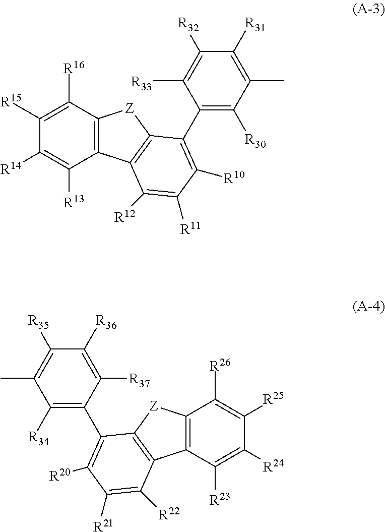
C1(C2=C([R10])C([R11])=C([R12])C3=C2[Z]C2=C3C([R13])=C([R14])C([R15])=C2[R16])=C([R30])C(C)=C([R31])C([R32])=C1[R33].C1(C2=C([R20])C([R21])=C([R22])C3=C2[Z]C2=C3C([R23])=C([R24])C([R25])=C2[R26])=C([R34])C(C)=C([R35])C([R36])=C1[R37]
